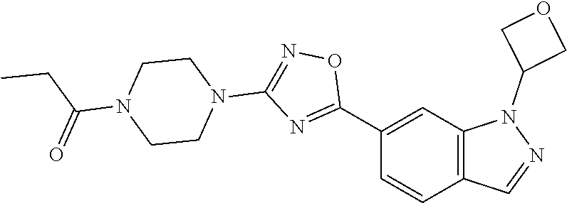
C1(C2=NC(N3CCN(C(=O)CC)CC3)=NO2)=CC2=C(C=C1)C=NN2C1COC1
